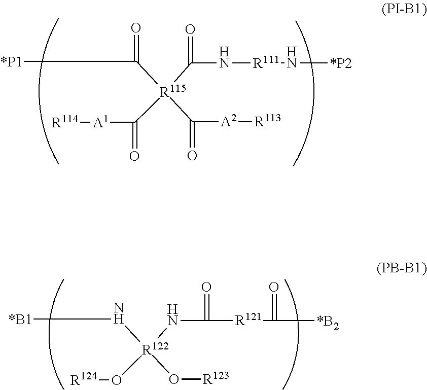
[*P1]C([R115](C(N[R111]N[*P2])=O)(C([A1][R114])=O)C([A2][R113])=O)=O.[*B1]N[R122](NC(=O)[R121]C(=O)[*B2])(O[R124])O[R123]
